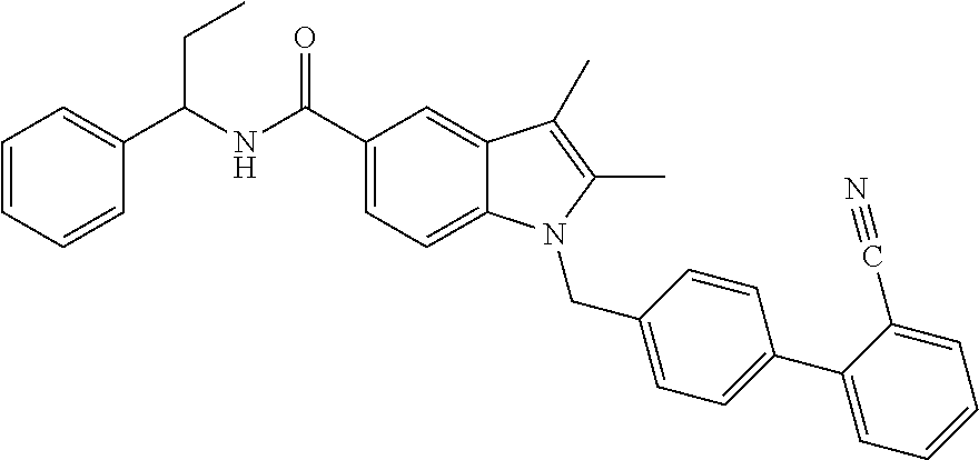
C1=C(C(NC(C2=CC=C3C(=C2)C(C)=C(C)N3CC2=CC=C(C3=CC=CC=C3C#N)C=C2)=O)CC)C=CC=C1
